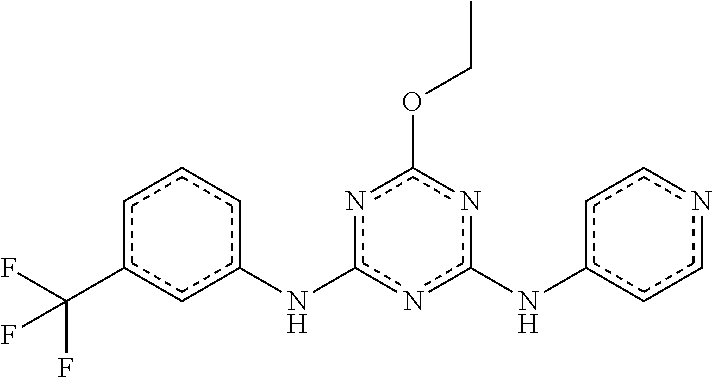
c1cc(Nc2nc(Nc3cccc(C(F)(F)F)c3)nc(OCC)n2)ccn1
